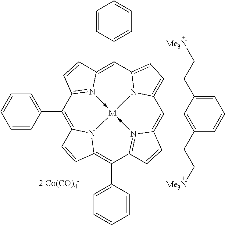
C1(C2=CC=CC=C2)=C2N3C(=C(C4=CC=CC=C4)C4=N5->[M]36-N3=C1C=CC3=C(C1=CC=CC=C1)C1=CC=C(N16)C(C1=C(CC[Me3N])C=CC=C1CC[Me3N])=C5C=C4)C=C2
